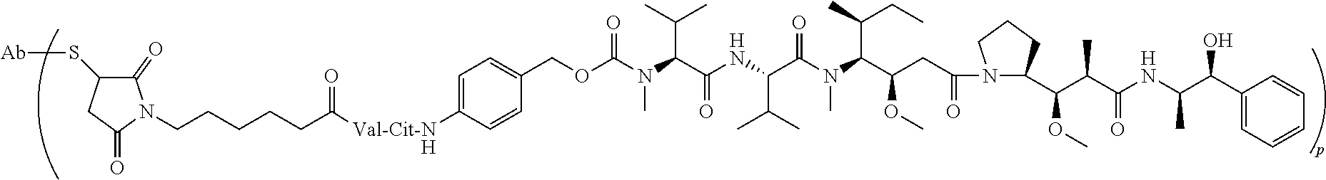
C1(=O)C(S[Ab])CC(=O)N1CCCCCC(=O)[Val-Cit-NH]C1=CC=C(COC(N(C(C(NC(C(N(C(C(CC(=O)N2C(C(C(C(NC(C(C3=CC=CC=C3)O)C)=O)C)OC)CCC2)OC)C(C)CC)C)=O)C(C)C)=O)C(C)C)C)=O)C=C1
